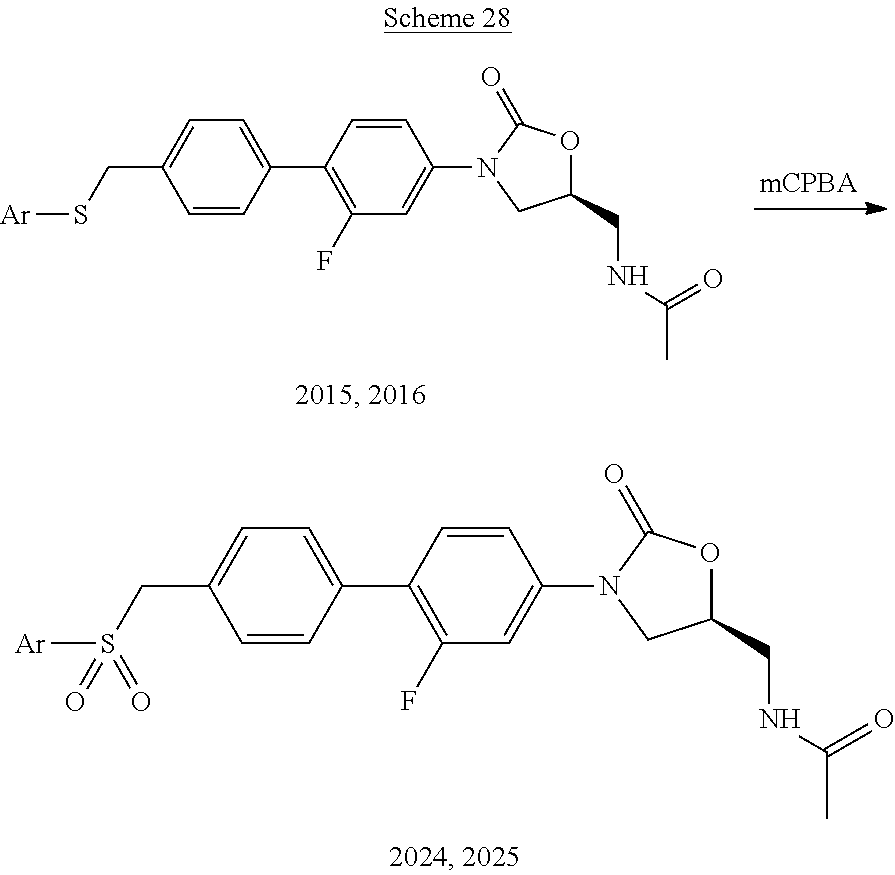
C1=CC(C2=C(F)C=C(N3CC(CNC(=O)C)OC3=O)C=C2)=CC=C1CS[Ar].C1=CC(C2=C(F)C=C(N3CC(CNC(=O)C)OC3=O)C=C2)=CC=C1CS([Ar])(=O)=O
